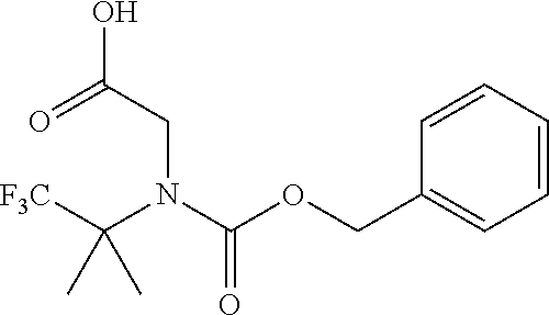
[F3C]C(N(C(OCC1=CC=CC=C1)=O)CC(O)=O)(C)C
